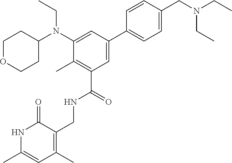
N1C(C)=CC(C)=C(CNC(C2=C(C)C(N(C3CCOCC3)CC)=CC(C3=CC=C(CN(CC)CC)C=C3)=C2)=O)C1=O
